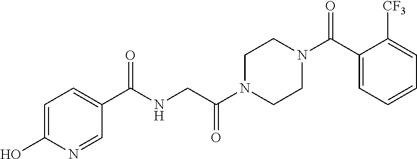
OC1=CC=C(C(NCC(N2CCN(C(C3=CC=CC=C3[CF3])=O)CC2)=O)=O)C=N1
